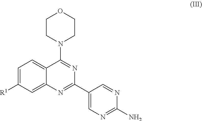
C1=C([R1])C=C2C(=C1)C(N1CCOCC1)=NC(C1=CN=C(N)N=C1)=N2
